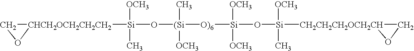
[Si](O[Si]([CH2CH2CH2OCH2CH]1CO1)([OCH3])C)([O)6][(Si](O[Si]([CHCH2OCH2CH2CH2]1CO1)([OCH3])C)(C)[OCH3])([OCH3])[OCH3]
